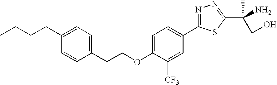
C1=CC(CCOC2=CC=C(C3=NN=C(C(N)(CO)C)S3)C=C2[CF3])=CC=C1CCCC
